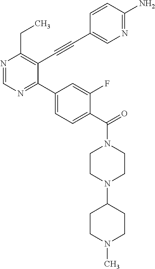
N1=CN=C(C2=CC=C(C(=O)N3CCN(C4CCN(C)CC4)CC3)C(F)=C2)C(C#CC2=CN=C(N)C=C2)=C1CC
